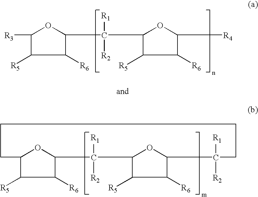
C1([R3])C([R5])C([R6])C(C(C2C([R5])C([R6])C([R4])O2)([R1])[R2])O1.C12C([R5])C([R6])C(O1)C([R1])([R2])C1C([R5])C([R6])C(O1)C([R1])([R2])CCCC2
